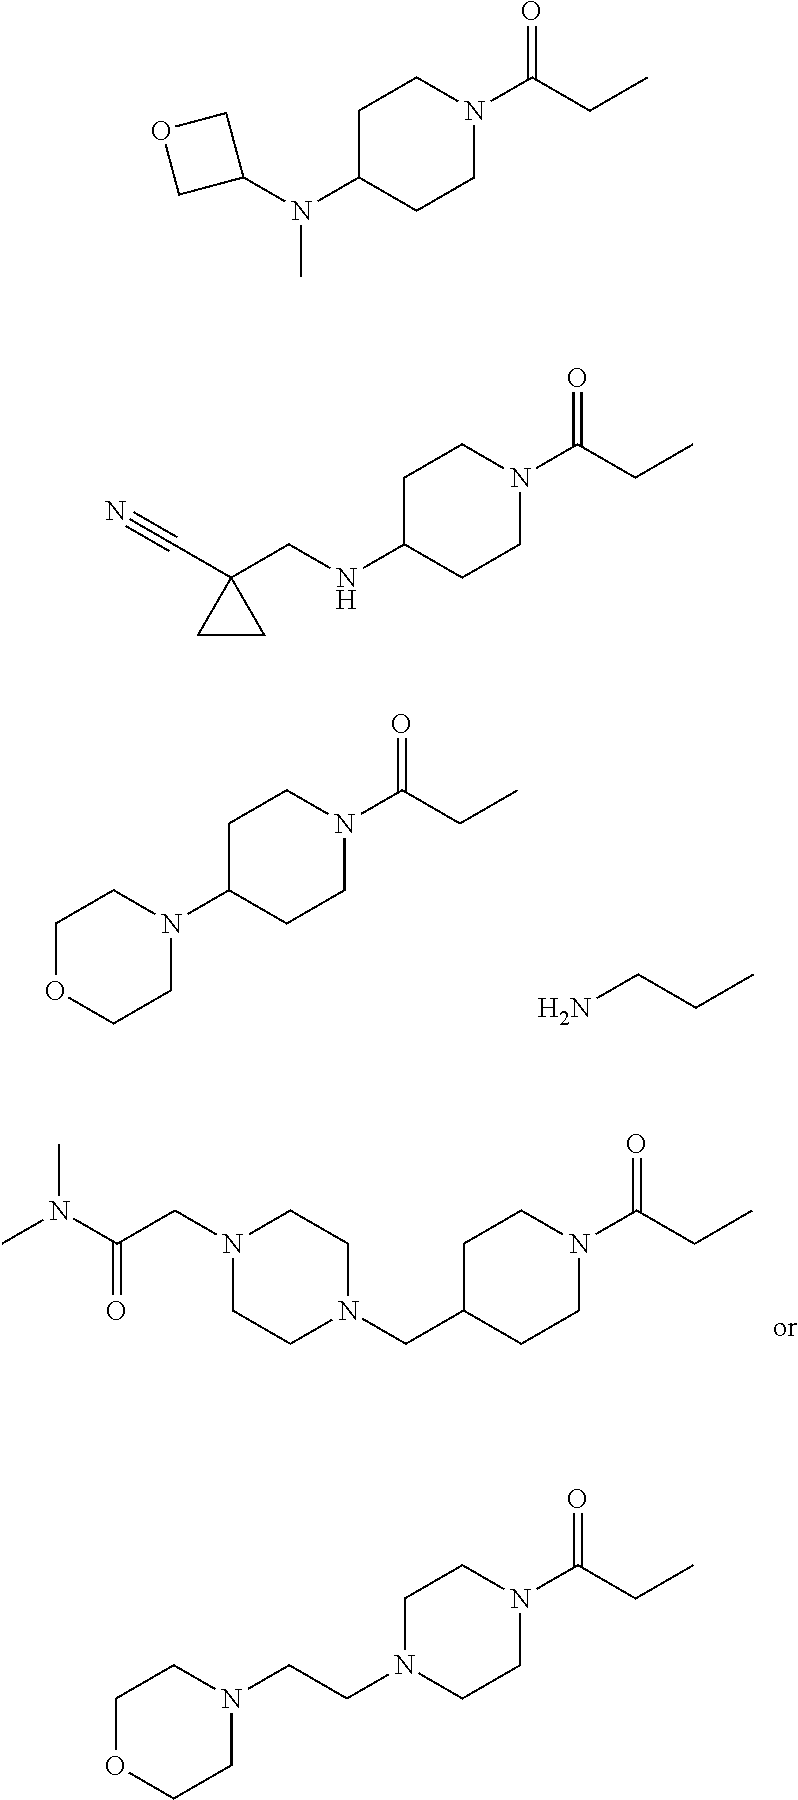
C1C(N2CCOCC2)CCN(C(CC)=O)C1.NCCC.C1C(CN2CCN(CC(N(C)C)=O)CC2)CCN(C(CC)=O)C1.C1C(N(C2COC2)C)CCN(C(CC)=O)C1.C1C(NCC2(C#N)CC2)CCN(C(CC)=O)C1.C1N(CCN2CCOCC2)CCN(C(CC)=O)C1
